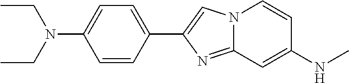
C1=CC(C2=CN3C(=N2)C=C(NC)C=C3)=CC=C1N(CC)CC
